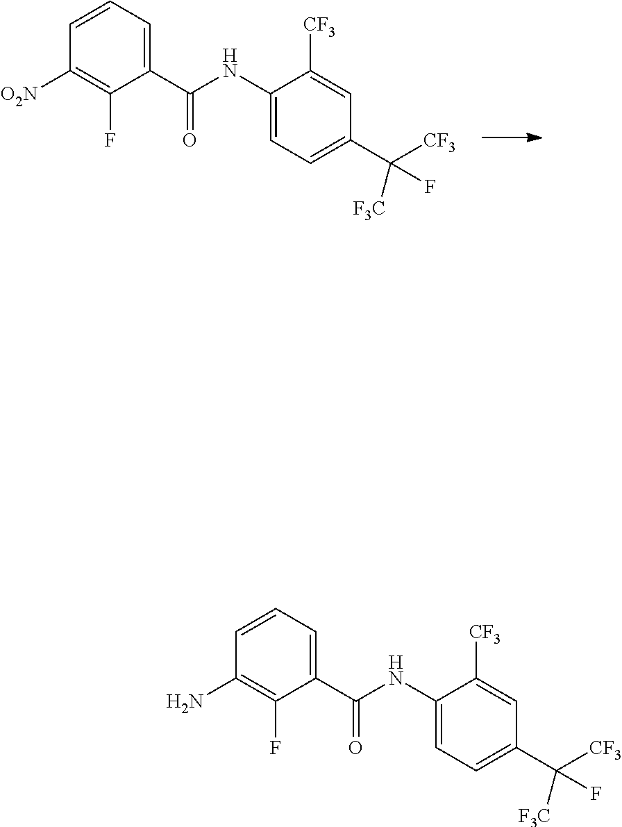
C1([O2N])=C(F)C(C(NC2=CC=C(C(F)([CF3])[F3C])C=C2[CF3])=O)=CC=C1.C1(N)=C(F)C(C(NC2=CC=C(C(F)([CF3])[F3C])C=C2[CF3])=O)=CC=C1
